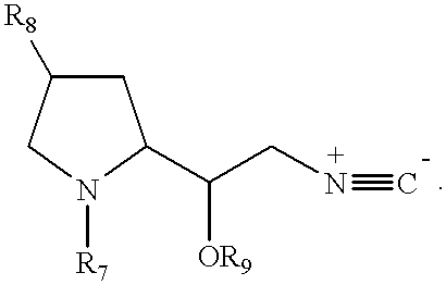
C1C([R8])CN([R7])C1C([OR9])CN#C
